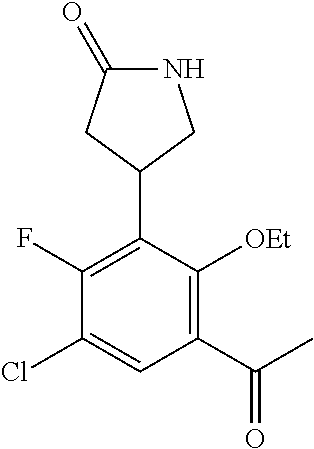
C1(C(C)=O)=C([OEt])C(C2CNC(=O)C2)=C(F)C(Cl)=C1
